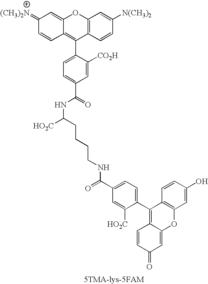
C12=C(C=CC([N(CH3)2])=C1)C(C1=CC=C(C(=O)NC([HO2C])CCCCNC(C3=CC=C(C4=C5C(=CC(=O)C=C5)OC5=C4C=CC(O)=C5)C([HO2C])=C3)=O)C=C1[CO2H])=C1C(=CC(=[(CH3)2N])C=C1)O2
